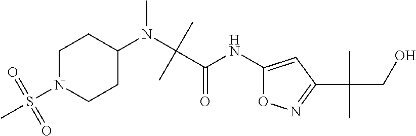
C1(NC(C(N(C2CCN(S(C)(=O)=O)CC2)C)(C)C)=O)=CC(C(CO)(C)C)=NO1
